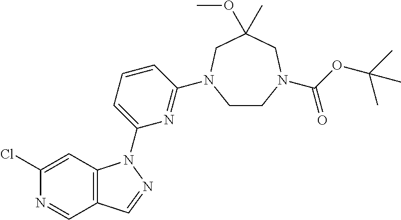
N1=CC2=C(C=C1Cl)N(C1=CC=CC(N3CCN(C(OC(C)(C)C)=O)CC(C)(OC)C3)=N1)N=C2
